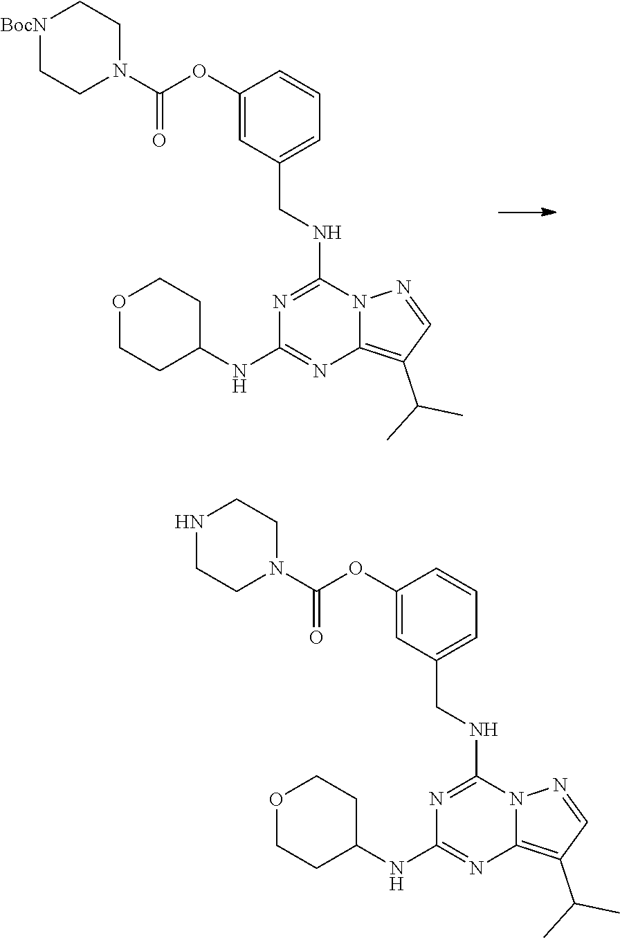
C1(OC(N2CC[BocN]CC2)=O)=CC(CNC2=NC(NC3CCOCC3)=NC3=C(C(C)C)C=NN23)=CC=C1.C1(OC(N2CCNCC2)=O)=CC(CNC2=NC(NC3CCOCC3)=NC3=C(C(C)C)C=NN23)=CC=C1
